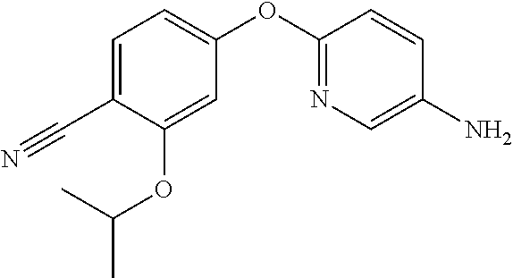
C1(C#N)=CC=C(OC2=NC=C(N)C=C2)C=C1OC(C)C
